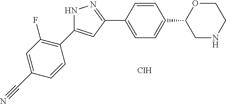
Cl.C1OC(C2=CC=C(C3=NNC(C4=C(F)C=C(C#N)C=C4)=C3)C=C2)CNC1
